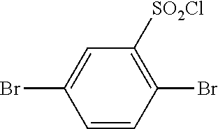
C1=CC(Br)=C([SO2Cl])C=C1Br
